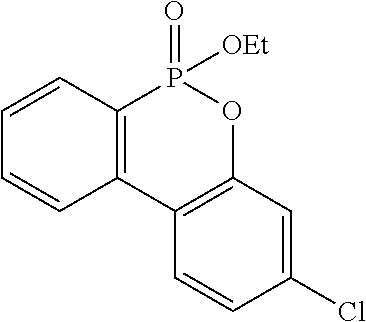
C1=CC2=C(C=C1)C1=C(OP2(=O)[OEt])C=C(Cl)C=C1
